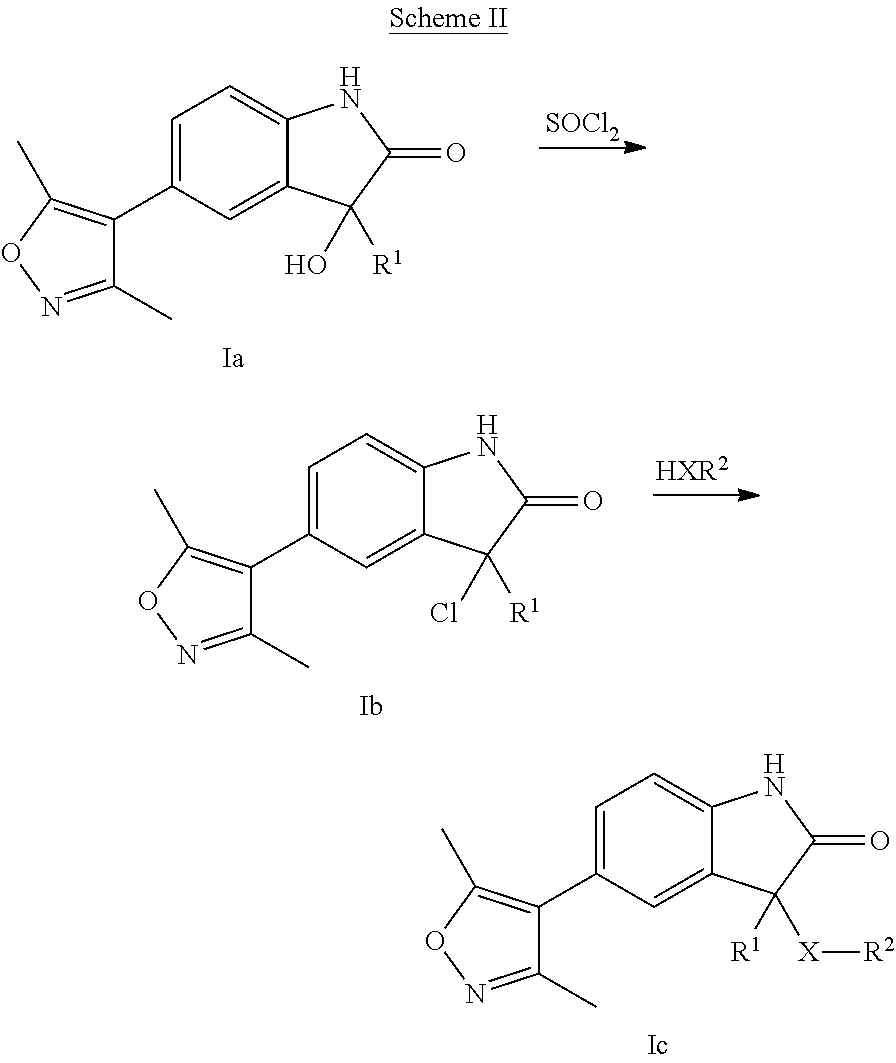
C1(C)=NOC(C)=C1C1=CC=C2C(=C1)C([R1])([X][R2])C(=O)N2.[SOCl2].C1(C)=NOC(C)=C1C1=CC=C2C(=C1)C(O)([R1])C(=O)N2.[HXR2].C1(C)=NOC(C)=C1C1=CC=C2C(=C1)C(Cl)([R1])C(=O)N2
